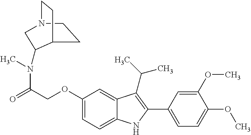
C(C(=O)N(C)C1C2CCN(CC2)C1)OC1=CC=C2C(=C1)C(C(C)C)=C(C1=CC=C(OC)C(OC)=C1)N2
